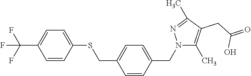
C1=CC(SCC2=CC=C(CN3C(C)=C(CC(=O)O)C(C)=N3)C=C2)=CC=C1C(F)(F)F
